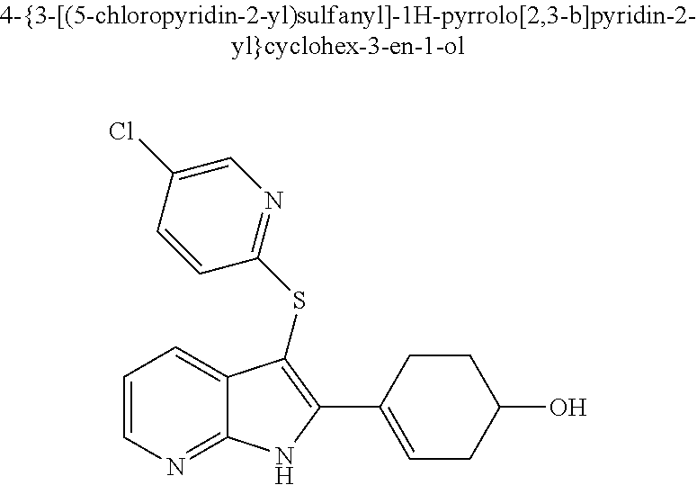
C1=CN=C2C(=C1)C(SC1=NC=C(Cl)C=C1)=C(C1=CCC(O)CC1)N2
